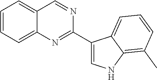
C1=CC=C2C(=C1)C=NC(C1=CNC3=C(C)C=CC=C13)=N2
